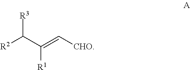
[R2]C(C([R1])=C[CHO])[R3]
